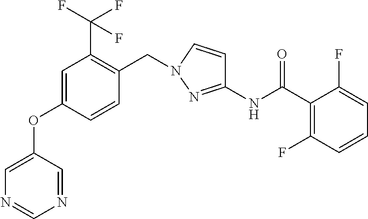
C1=C(OC2=CN=CN=C2)C=CC(CN2C=CC(NC(C3=C(F)C=CC=C3F)=O)=N2)=C1C(F)(F)F
